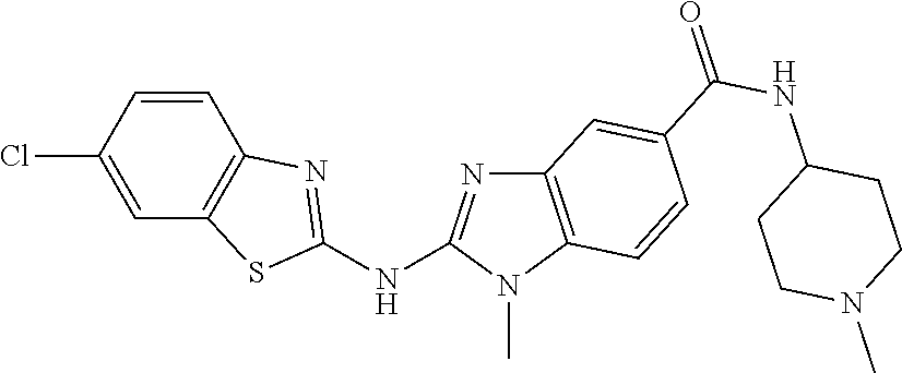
C1(Cl)=CC2=C(C=C1)N=C(NC1=NC3=C(N1C)C=CC(C(NC1CCN(C)CC1)=O)=C3)S2
